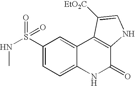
N(S(C1=CC=C2C(=C1)C1=C(C(=O)N2)NC=C1[EtO2C])(=O)=O)C
